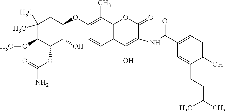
C1(C)(C)C(OC)C(OC(N)=O)C(O)C(OC2=C(C)C3=C(C=C2)C(O)=C(NC(C2=CC=C(O)C(CC=C(C)C)=C2)=O)C(=O)O3)C1
